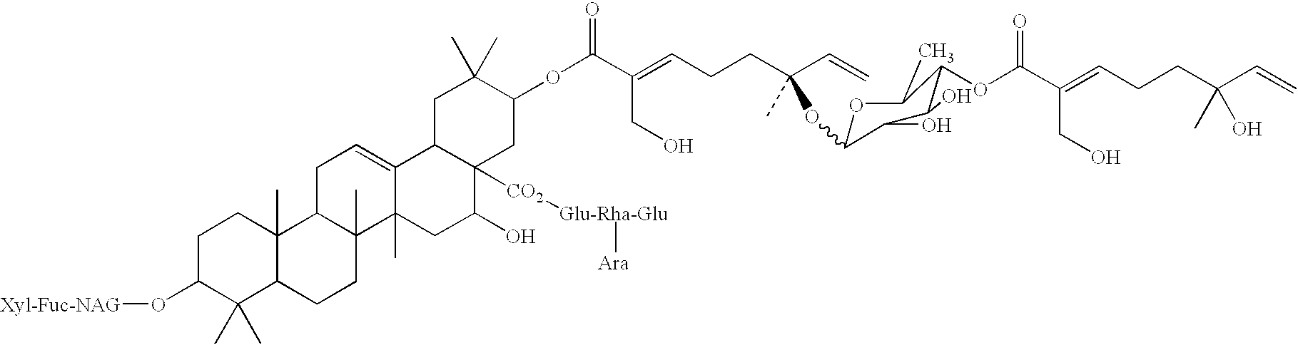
O1C(OC(CCC=C(C(OC2CC3([CO2][Glu-Rha-Glu])C(O)CC4(C)C5(C)CCC6C(C)(C)C(O[Xyl-Fuc-NAG])CCC6(C)C5CC=C4C3CC2(C)C)=O)CO)(C=C)C)C(O)C(O)C(OC(=O)C(CO)=CCCC(C=C)(C)O)C1C
